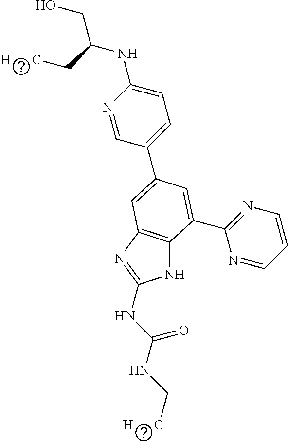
N1=CC(C2=CC3=C(NC(NC(NC[H      C])=O)=N3)C(C3=NC=CC=N3)=C2)=CC=C1NC(CO)C[H      C]
